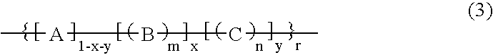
C[A]BCCC
